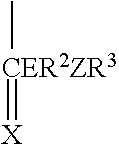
C[CER2ZR3]=[X]
